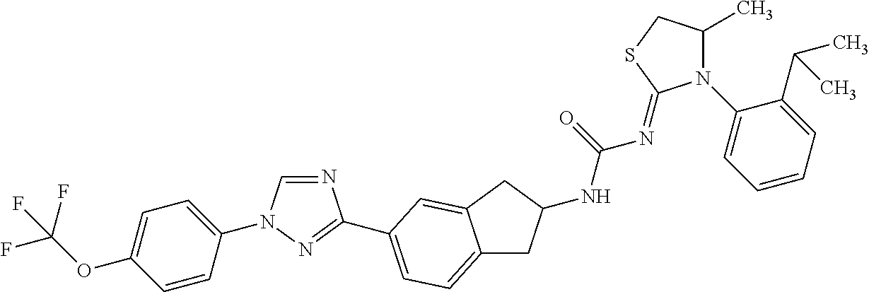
C1=CC(N2C=NC(C3=CC=C4CC(NC(=O)N=C5N(C6=CC=CC=C6C(C)C)C(C)CS5)CC4=C3)=N2)=CC=C1OC(F)(F)F
